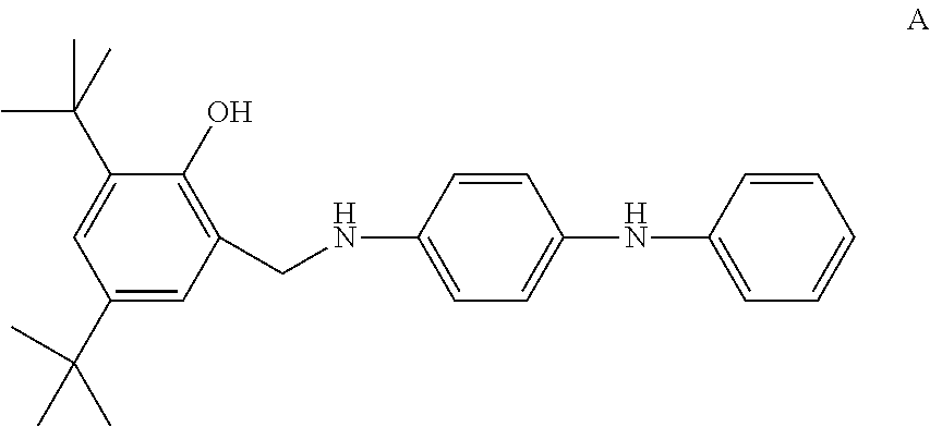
C1(C(C)(C)C)=CC(CNC2=CC=C(NC3=CC=CC=C3)C=C2)=C(O)C(C(C)(C)C)=C1
